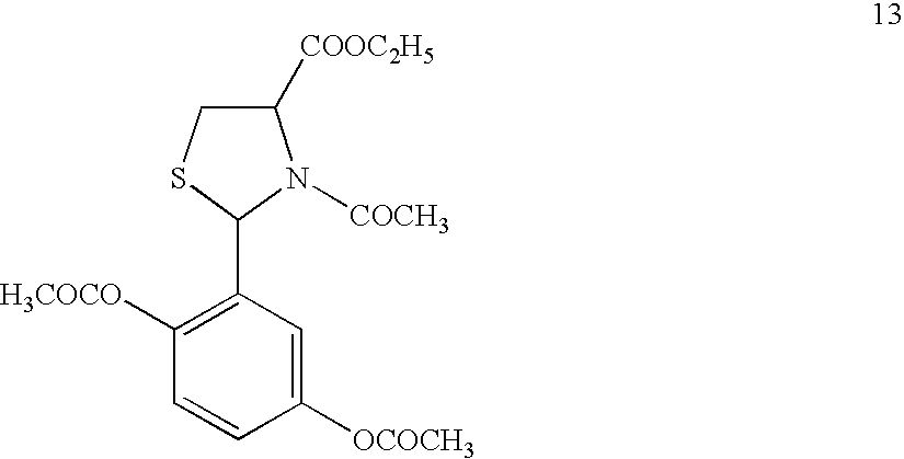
C1([COOC2H5])CSC(C2=C([H3COCO])C=CC([OCOCH3])=C2)N1[COCH3]
